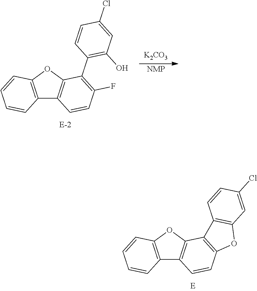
C12=C(OC3=C1C=CC(F)=C3C1=C(O)C=C(Cl)C=C1)C=CC=C2.[K2CO3].[NMP].C12=C(OC3=C1C=CC1=C3C3=C(O1)C=C(Cl)C=C3)C=CC=C2
